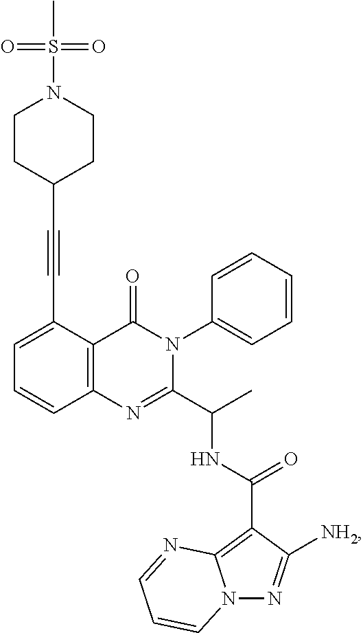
C12=C(C(C#CC3CCN(S(C)(=O)=O)CC3)=CC=C1)C(=O)N(C1=CC=CC=C1)C(C(C)NC(C1=C3N(N=C1[NH2])C=CC=N3)=O)=N2
